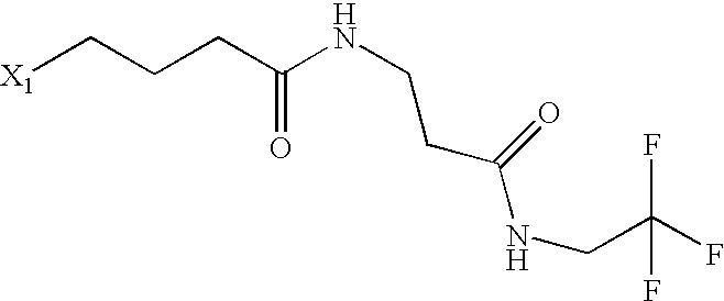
[X1]CCCC(NCCC(NCC(F)(F)F)=O)=O
